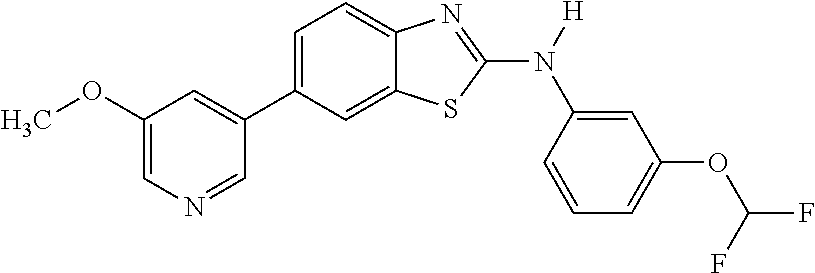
C1(OC)=CN=CC(C2=CC=C3C(=C2)SC(N([H])C2=CC(OC(F)F)=CC=C2)=N3)=C1
